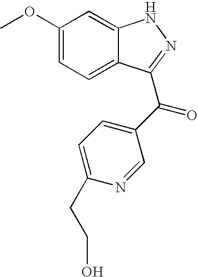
C1(OC)=CC=C2C(=C1)NN=C2C(C1=CC=C(CCO)N=C1)=O
